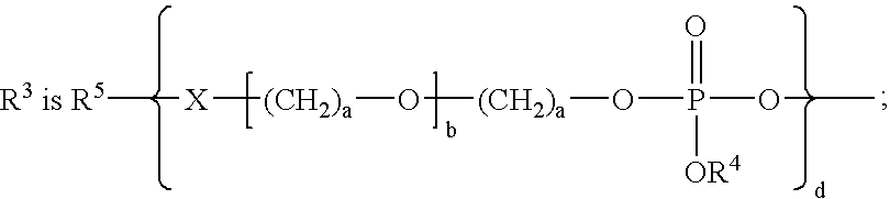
[R5][X][(CH2)a]O[(CH2)a]OP(OC)(=O)[OR4]
